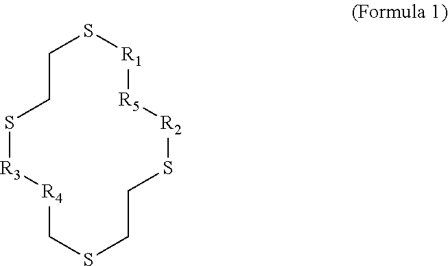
C1CS[R3][R4]CSCCS[R2][R5][R1]S1
